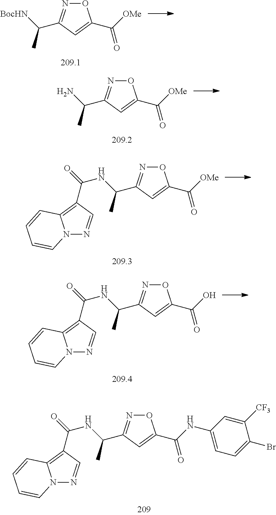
O1N=C(C([BocHN])C)C=C1C(=O)[OMe].O1N=C(C(N)C)C=C1C(=O)[OMe].O1N=C(C(NC(=O)C2=C3N(N=C2)C=CC=C3)C)C=C1C(=O)[OMe].O1N=C(C(NC(=O)C2=C3N(N=C2)C=CC=C3)C)C=C1C(=O)NC1=CC=C(Br)C([CF3])=C1.O1N=C(C(NC(=O)C2=C3N(N=C2)C=CC=C3)C)C=C1C(=O)O
